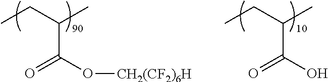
C(C(O[CH2(CF2)6H])=O)(CC)C.C(C(O)=O)(CC)C
